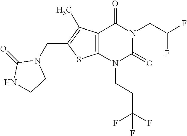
C12=C(N(CCC(F)(F)F)C(=O)N(CC(F)F)C1=O)SC(CN1C(=O)NCC1)=C2C
